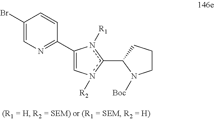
C1=C(C2=NC=C(Br)C=C2)n([R1])c(C2CCCN2[Boc])n1[R2]
